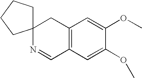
C12(N=CC3=C(C1)C=C(OC)C(OC)=C3)CCCC2
